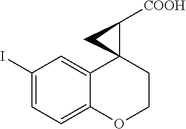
C1(I)=CC=C2C(=C1)C1(CCO2)C([COOH])C1
